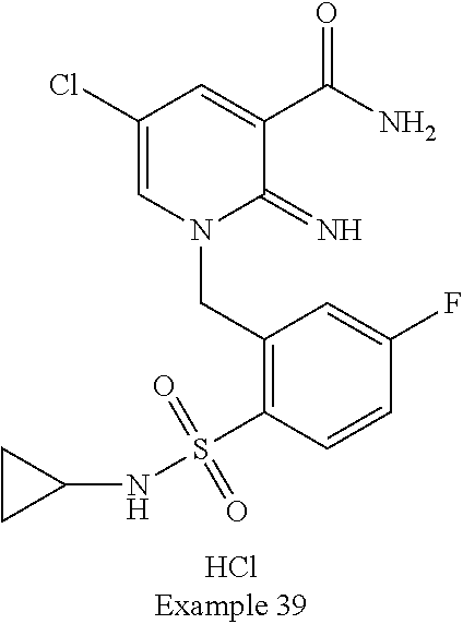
C(N1C(=N)C(C(N)=O)=CC(Cl)=C1)C1=C(S(NC2CC2)(=O)=O)C=CC(F)=C1
